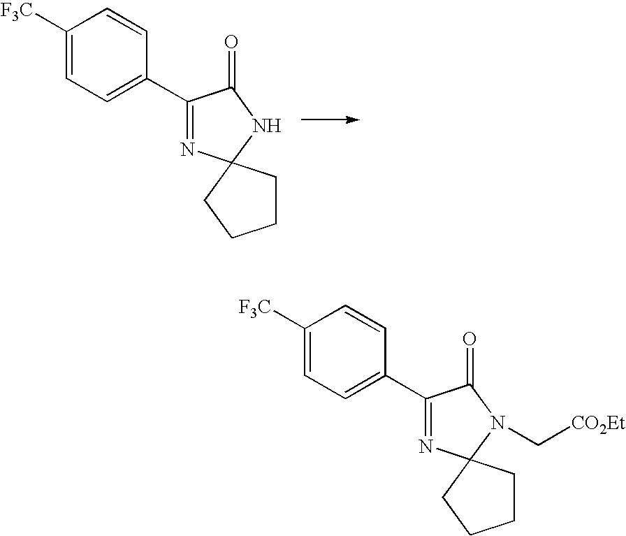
C1([F3C])=CC=C(C2=NC3(NC2=O)CCCC3)C=C1.C1([F3C])=CC=C(C2=NC3(N(C[CO2Et])C2=O)CCCC3)C=C1
